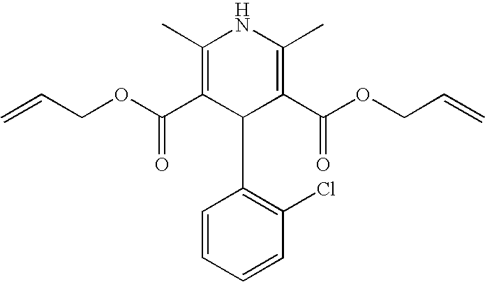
C1(C)=C(C(OCC=C)=O)C(C2=C(Cl)C=CC=C2)C(C(OCC=C)=O)=C(C)N1
